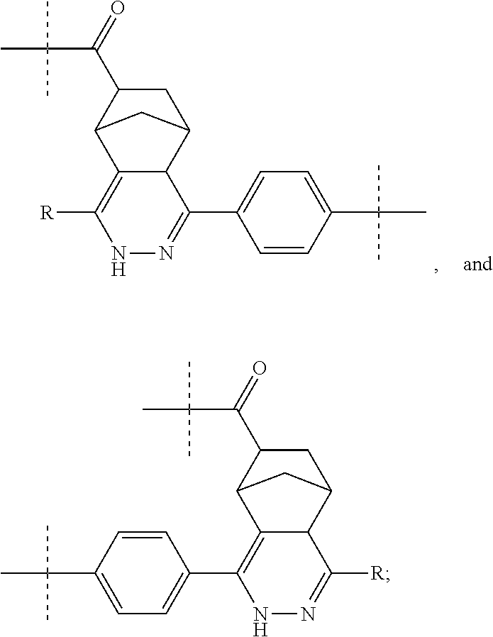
C1=CC(C(C)(C)C)=CC=C1C1=NNC([R])=C2C1C1CC(C(=O)C(C)(C)C)C2C1.C1=C(C2=C3C(C([R])=NN2)C2CC(C(=O)C(C)(C)C)C3C2)C=CC(C(C)(C)C)=C1
